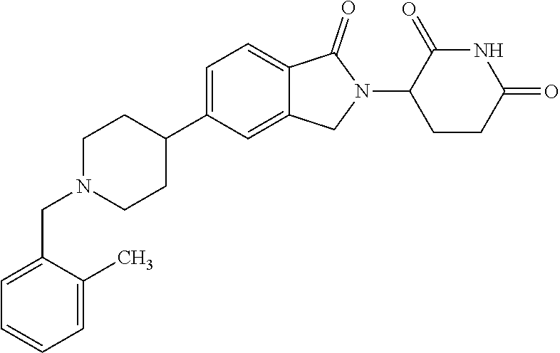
C1=C(C2CCN(CC3=CC=CC=C3C)CC2)C=C2C(=C1)C(=O)N(C1CCC(=O)NC1=O)C2
